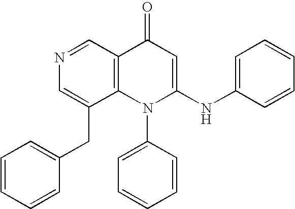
C1=C(CC2=CC=CC=C2)C2=C(C=N1)C(=O)C=C(NC1=CC=CC=C1)N2C1=CC=CC=C1
